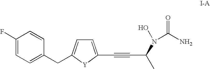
C1(F)=CC=C(CC2=CC=C(C#CC(C)N(O)C(N)=O)[Y]2)C=C1
